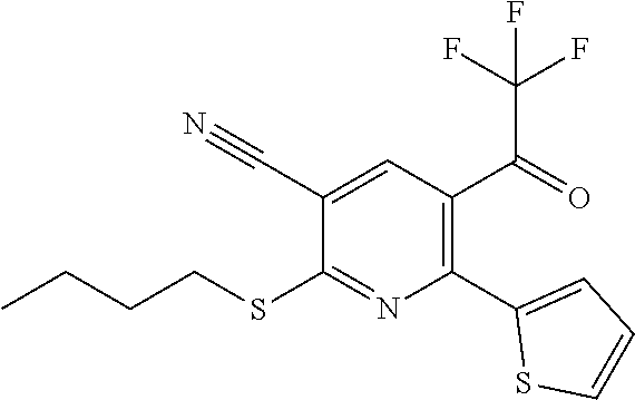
C1(C2=CC=CS2)=C(C(C(F)(F)F)=O)C=C(C#N)C(SCCCC)=N1
